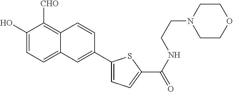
C1(O)=CC=C2C(=C1[CHO])C=CC(C1=CC=C(C(=O)NCCN3CCOCC3)S1)=C2
